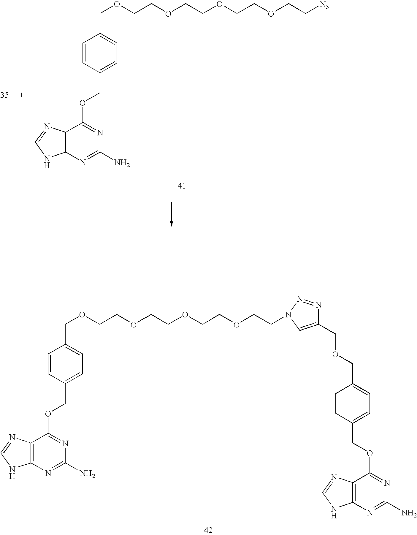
C1(OCC2=CC=C(COCCOCCOCCOCCN3N=NC(COCC4=CC=C(COC5=NC(N)=NC6=C5N=CN6)C=C4)=C3)C=C2)=NC(N)=NC2=C1N=CN2.C1(OCC2=CC=C(COCCOCCOCCOCC[N3])C=C2)=NC(N)=NC2=C1N=CN2
